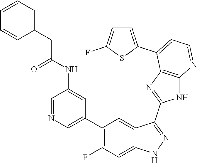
C1=NC=C(C2=C(F)C=C3C(=C2)C(C2=NC4=C(N2)N=CC=C4C2=CC=C(F)S2)=NN3)C=C1NC(CC1=CC=CC=C1)=O
